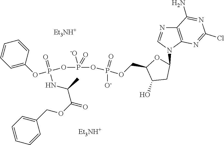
[O-]P(OCC1C(O)CC(N2C3=C(C(N)=NC(Cl)=N3)N=C2)O1)(=O)OP(=O)([-O])OP(NC(C(OCC1=CC=CC=C1)=O)C)(OC1=CC=CC=C1)=O.[Et3NH+].[Et3NH+]
